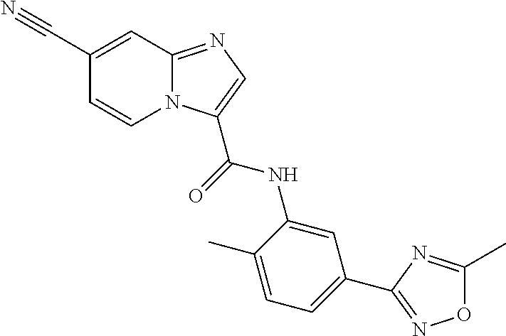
N12C(=NC=C1C(=O)NC1=CC(C3=NOC(C)=N3)=CC=C1C)C=C(C#N)C=C2
